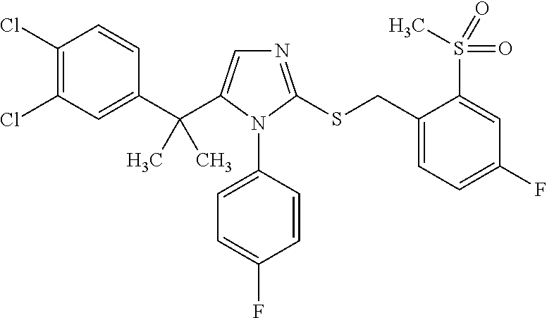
C1(C(C2=CN=C(SCC3=CC=C(F)C=C3S(C)(=O)=O)N2C2=CC=C(F)C=C2)(C)C)=CC(Cl)=C(Cl)C=C1
